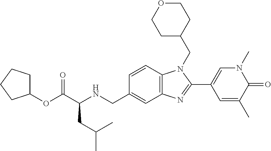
C1(OC(C(NCC2=CC3=C(C=C2)N(CC2CCOCC2)C(C2=CN(C)C(=O)C(C)=C2)=N3)CC(C)C)=O)CCCC1
